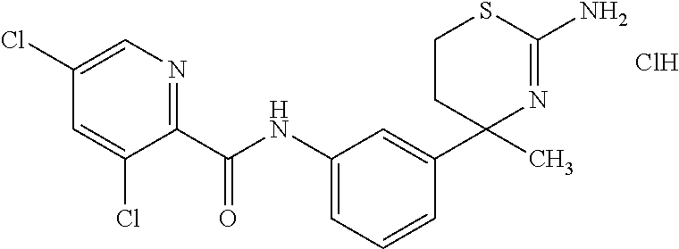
C1(NC(C2=NC=C(Cl)C=C2Cl)=O)=CC=CC(C2(C)N=C(N)SCC2)=C1.Cl
